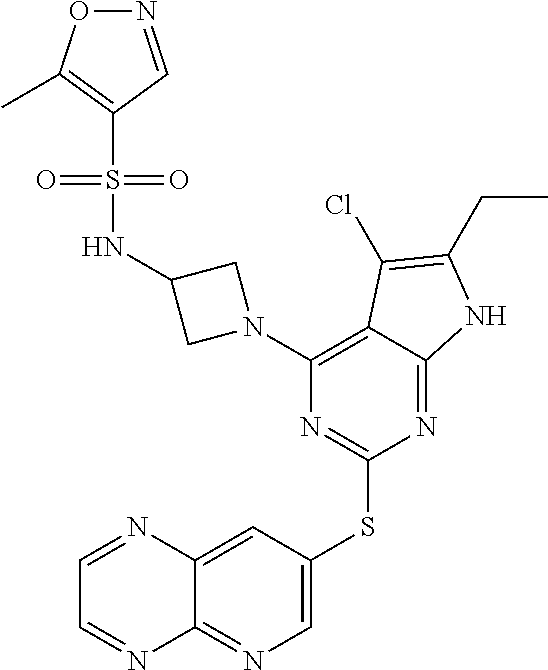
C1=C(SC2=NC(N3CC(NS(=O)(=O)C4=C(C)ON=C4)C3)=C3C(=N2)NC(CC)=C3Cl)C=C2C(=N1)N=CC=N2
